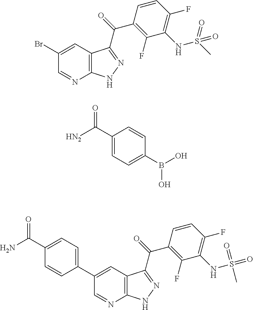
C1(C([HN2])=O)=CC=C(B(O)O)C=C1.C1(C(N)=O)=CC=C(C2=CC3=C(N=C2)NN=C3C(C2=C(F)C(NS(C)(=O)=O)=C(F)C=C2)=O)C=C1.C12=C(C=C(Br)C=N1)C(C(C1=C(F)C(NS(C)(=O)=O)=C(F)C=C1)=O)=NN2
